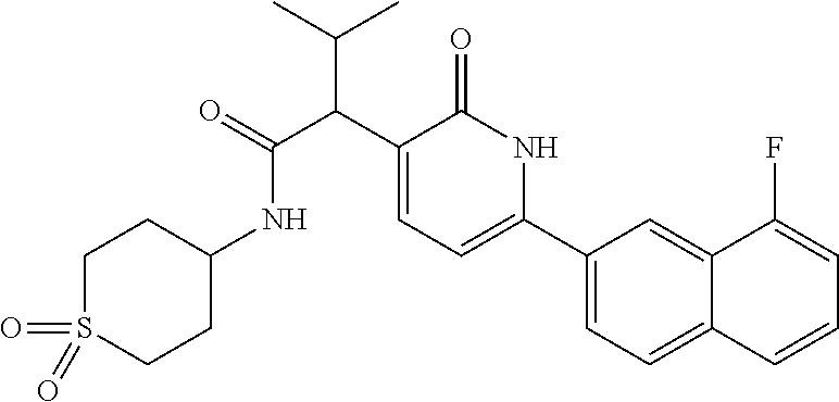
C(C(C1=CC=C(C2=CC=C3C(=C2)C(F)=CC=C3)NC1=O)C(=O)NC1CCS(=O)(=O)CC1)(C)C
